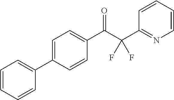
C1=CC=CC(C2=CC=C(C(C(C3=NC=CC=C3)(F)F)=O)C=C2)=C1
